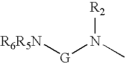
[R6R5N][G]N(C)[R2]
